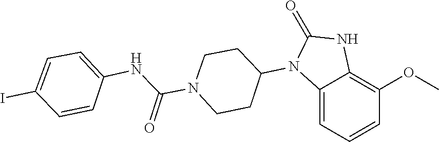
C1CN(C(NC2=CC=C(I)C=C2)=O)CCC1N1C(=O)NC2=C(OC)C=CC=C12
